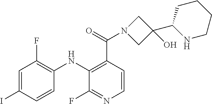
C1=C(I)C=CC(NC2=C(C(=O)N3CC(O)(C4NCCCC4)C3)C=CN=C2F)=C1F
